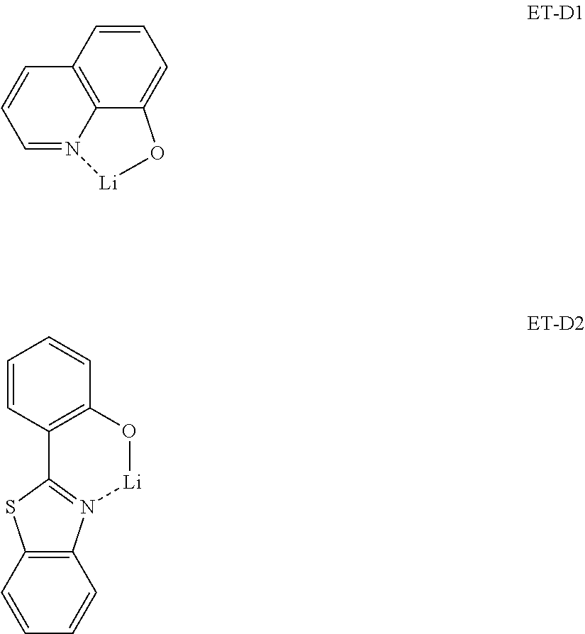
C1=N2C3=C(C=C1)C=CC=C3O[Li]2.C12=C(C=CC=C1)SC1=N2[Li]OC2=C1C=CC=C2
